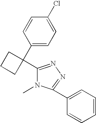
C1=CC(C2(C3=NN=C(C4=CC=CC=C4)N3C)CCC2)=CC=C1Cl
